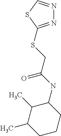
C1CCC(NC(CSC2=NN=CS2)=O)C(C)C1C
